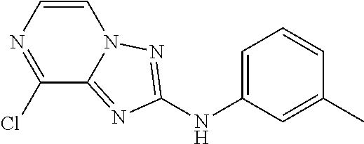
C1=C(NC2=NN3C(=N2)C(Cl)=NC=C3)C=C(C)C=C1
